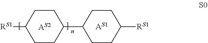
C1CC([RS1])CCC1C1CCC([RS1])CC1.[AS2].[AS1]
